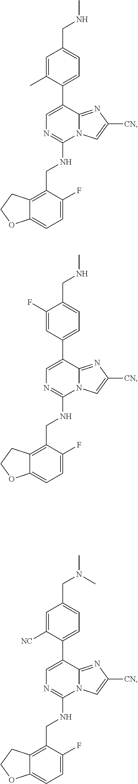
C1=C(C2=CC=C(CNC)C=C2C)C2=NC([CN])=CN2C(NCC2=C3C(=CC=C2F)OCC3)=N1.C1=C(C2=CC=C(CNC)C(F)=C2)C2=NC([CN])=CN2C(NCC2=C3C(=CC=C2F)OCC3)=N1.C1=C(C2=CC=C(CN(C)C)C=C2[NC])C2=NC([CN])=CN2C(NCC2=C3C(=CC=C2F)OCC3)=N1
